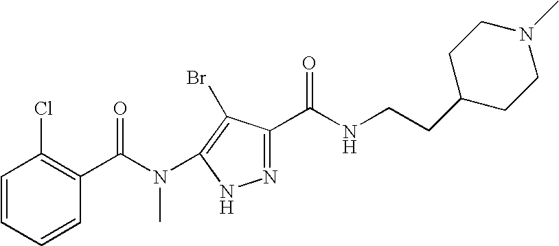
C1=CC=CC(C(=O)N(C2=C(Br)C(C(NCCC3CCN(C)CC3)=O)=NN2)C)=C1Cl
